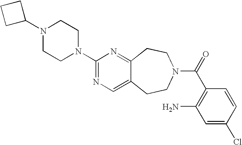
C1(N2CCN(C3=NC=C4C(=N3)CCN(C(=O)C3=C(N)C=C(Cl)C=C3)CC4)CC2)CCC1
